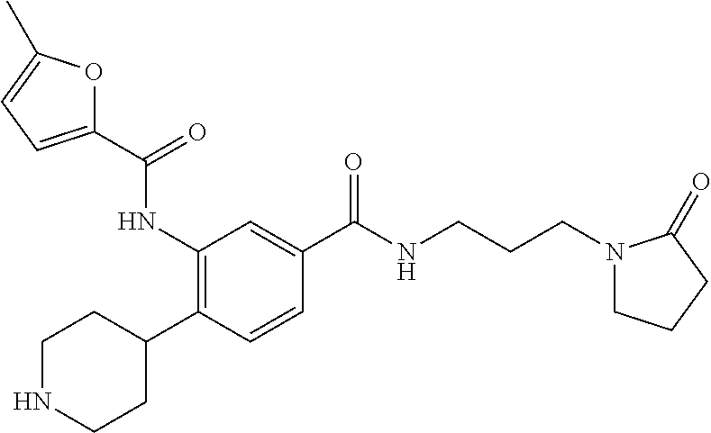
N1CCC(C2=C(NC(C3=CC=C(C)O3)=O)C=C(C(NCCCN3CCCC3=O)=O)C=C2)CC1
